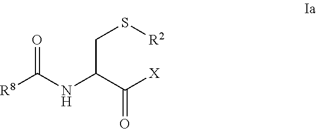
O=C(NC(C([X])=O)CS[R2])[R8]
